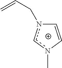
C1=Cn(C)cn1CC=C
